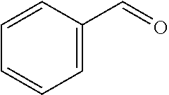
C1=CC(C=O)=CC=C1
